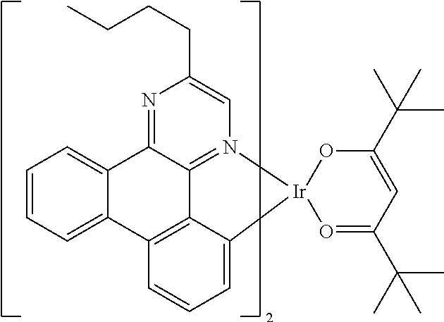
C1=CC=C2C(=C1)C1=NC(CCCC)=CN3=C1C1=C2C=CC=C1[Ir]31O=C(C(C)(C)C)C=C(C(C)(C)C)O1
